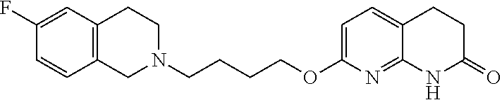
C1N(CCCCOC2=CC=C3C(=N2)NC(=O)CC3)CCC2=C1C=CC(F)=C2
